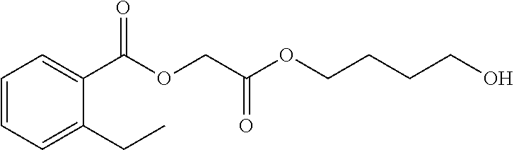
C1=CC=C(CC)C(C(OCC(OCCCCO)=O)=O)=C1
